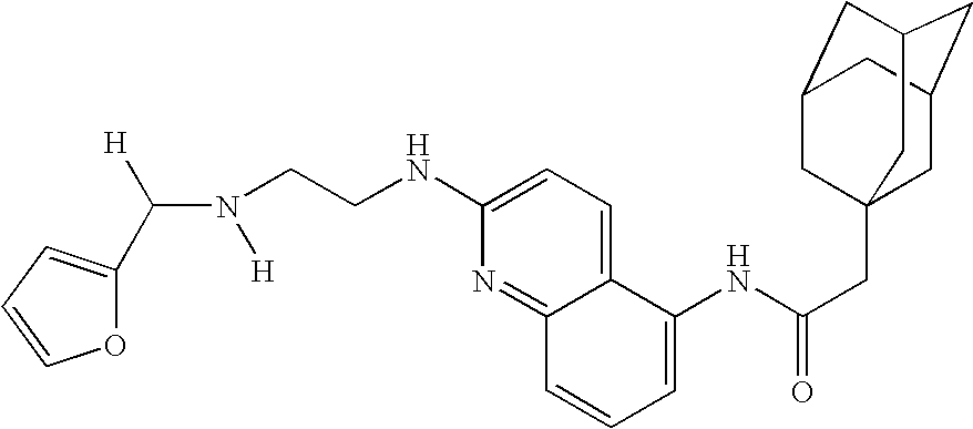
C(N([H])CCNC1=CC=C2C(=N1)C=CC=C2NC(CC12CC3CC(CC(C1)C3)C2)=O)([H])C1=CC=CO1
